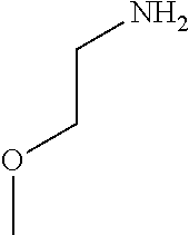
NCCOC
